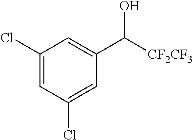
C1(Cl)=CC(Cl)=CC(C([CF2CF3])O)=C1
